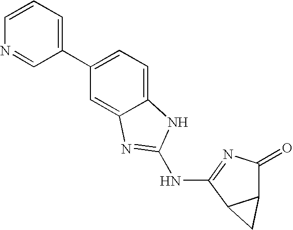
C1=CN=CC(C2=CC=C3C(=C2)N=C(NC2=NC(=O)C4C2C4)N3)=C1
